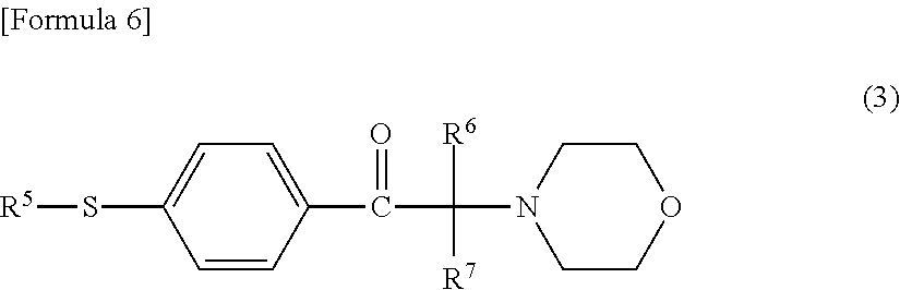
C1=CC(C(C([R6])(N2CCOCC2)[R7])=O)=CC=C1S[R5]
